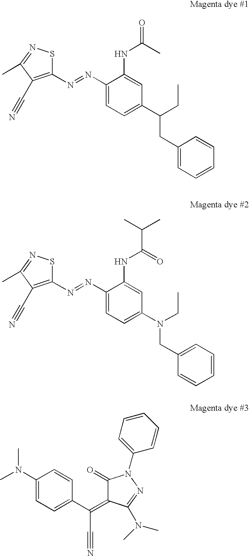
C1(N=NC2=CC=C(C(CC)CC3=CC=CC=C3)C=C2NC(=O)C)=C(C#N)C(C)=NS1.C1(N=NC2=CC=C(N(CC)CC3=CC=CC=C3)C=C2NC(=O)C(C)C)=C(C#N)C(C)=NS1.C1(N(C)C)=CC=C(C(=C2C(=O)N(C3=CC=CC=C3)N=C2N(C)C)C#N)C=C1
